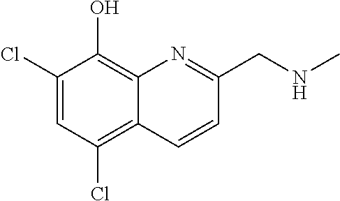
C1(Cl)=C2C(=C(O)C(Cl)=C1)N=C(CNC)C=C2
